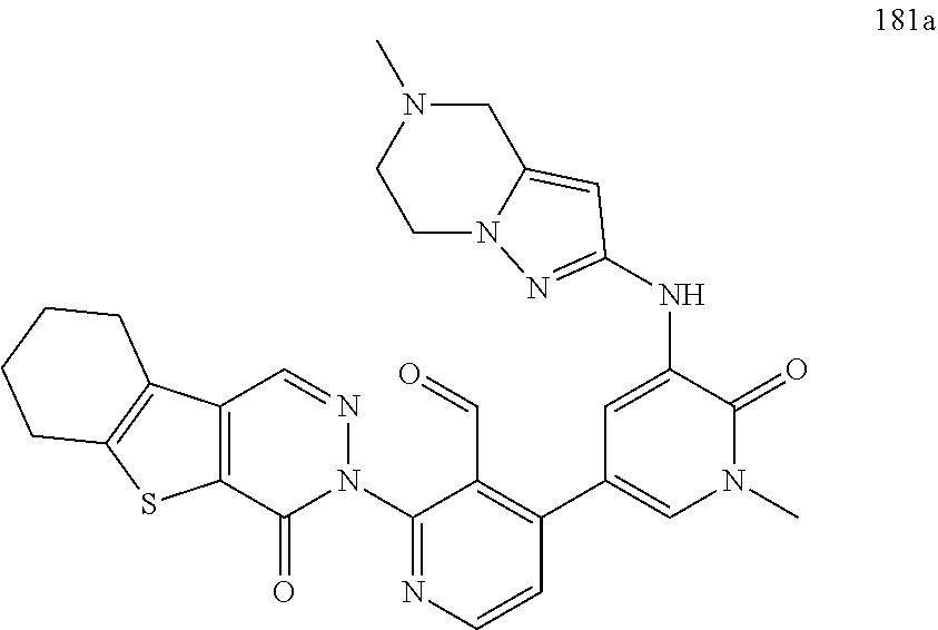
N(C1=CC(C2=C(C=O)C(N3N=CC4=C(C3=O)SC3=C4CCCC3)=NC=C2)=CN(C)C1=O)C1=NN2C(=C1)CN(C)CC2
